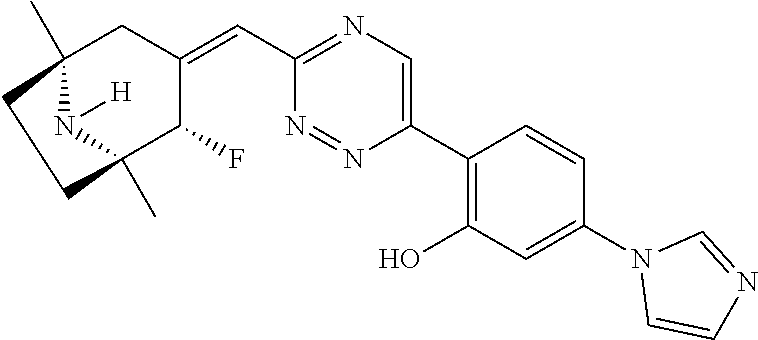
C12(C)N([H])C(C)(C(F)C(=CC3=NC=C(C4=C(O)C=C(N5C=CN=C5)C=C4)N=N3)C1)CC2
